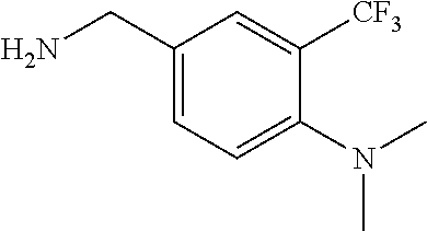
C1(CN)=CC=C(N(C)C)C([CF3])=C1
